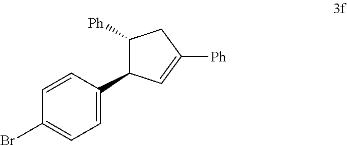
C1([Ph])C(C2=CC=C(Br)C=C2)C=C([Ph])C1
